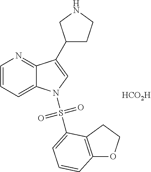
[HCO2H].C1=CC=C2C(=N1)C(C1CCNC1)=CN2S(=O)(=O)C1=CC=CC2=C1CCO2
